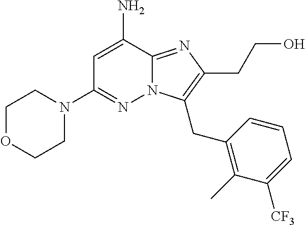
C1OCCN(C2=NN3C(=NC(CCO)=C3CC3=C(C)C([CF3])=CC=C3)C(N)=C2)C1
